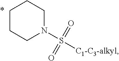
C1CCN(S([C1-C3-alkyl])(=O)=O)CC1
